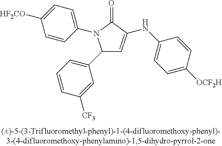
C1(C2=CC=CC([CF3])=C2)C=C(NC2=CC=C([OCF2H])C=C2)C(=O)N1C1=CC=C([OCF2H])C=C1
